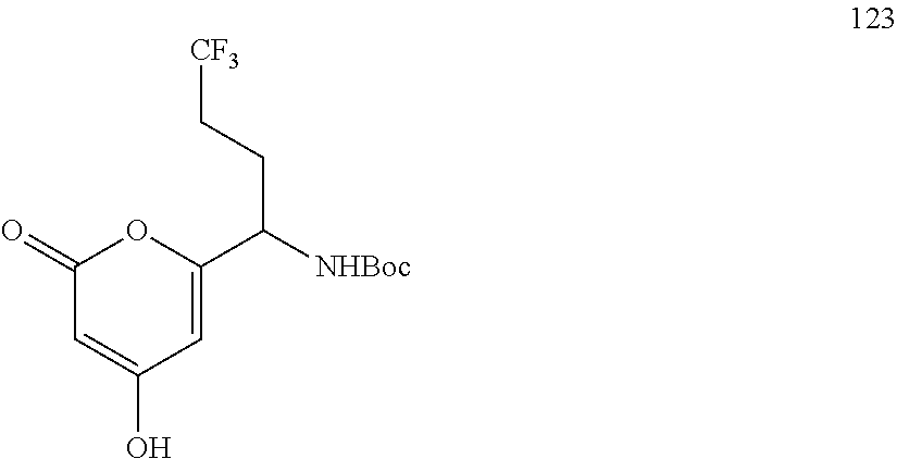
C1(=O)C=C(O)C=C(C([NHBoc])CC[CF3])O1
